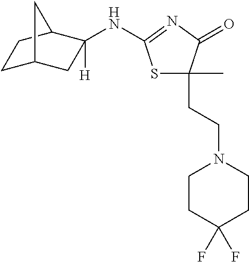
C1C2CC([H])(NC3=NC(=O)C(C)(CCN4CCC(F)(F)CC4)S3)C(C1)C2
